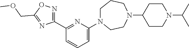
C1=C(N2CCCN(C3CCN(C(C)C)CC3)CC2)N=C(C2=NOC(COC)=N2)C=C1
